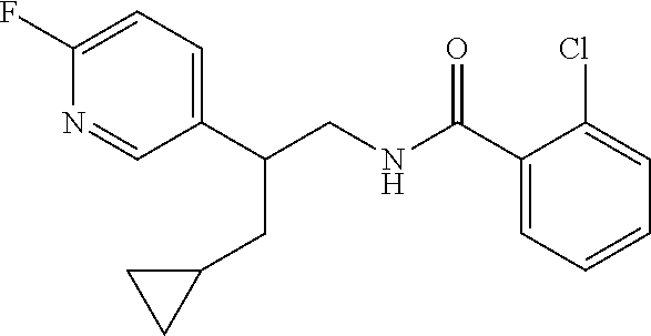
C1(C(CNC(=O)C2=CC=CC=C2Cl)CC2CC2)=CC=C(F)N=C1
